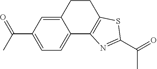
C12=CC(C(C)=O)=CC=C1C1=C(CC2)SC(C(=O)C)=N1
